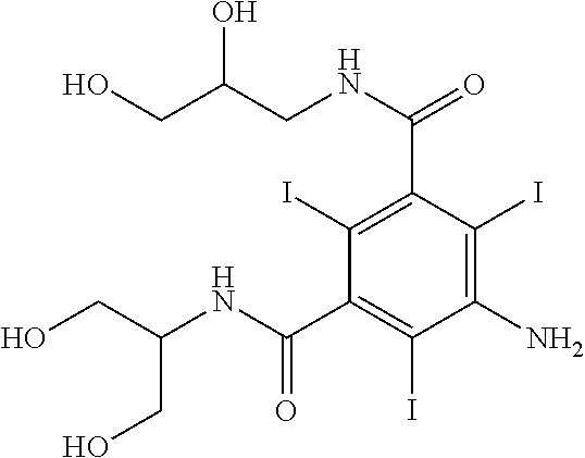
C1(I)=C(C(NCC(CO)O)=O)C(I)=C(N)C(I)=C1C(NC(CO)CO)=O
